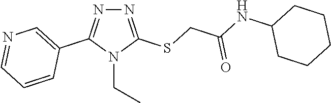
N1=C(SCC(NC2CCCCC2)=O)N(CC)C(C2=CN=CC=C2)=N1
